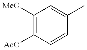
C1([MeO])=C([AcO])C=CC(C)=C1
